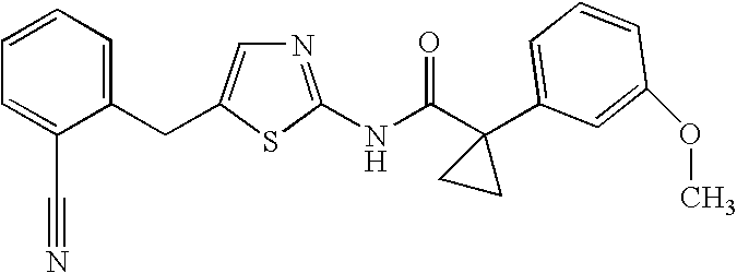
C1=CC=C(C#N)C(CC2=CN=C(NC(C3(C4=CC=CC(OC)=C4)CC3)=O)S2)=C1
